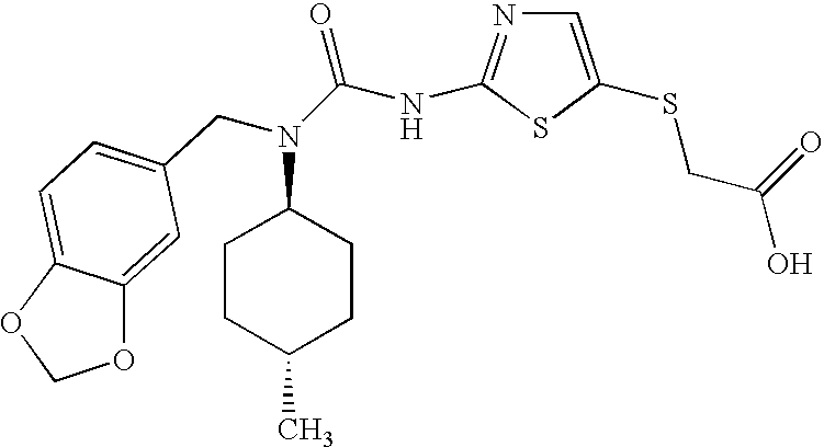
C1(N(C(NC2=NC=C(SCC(O)=O)S2)=O)CC2=CC=C3C(=C2)OCO3)CCC(C)CC1
